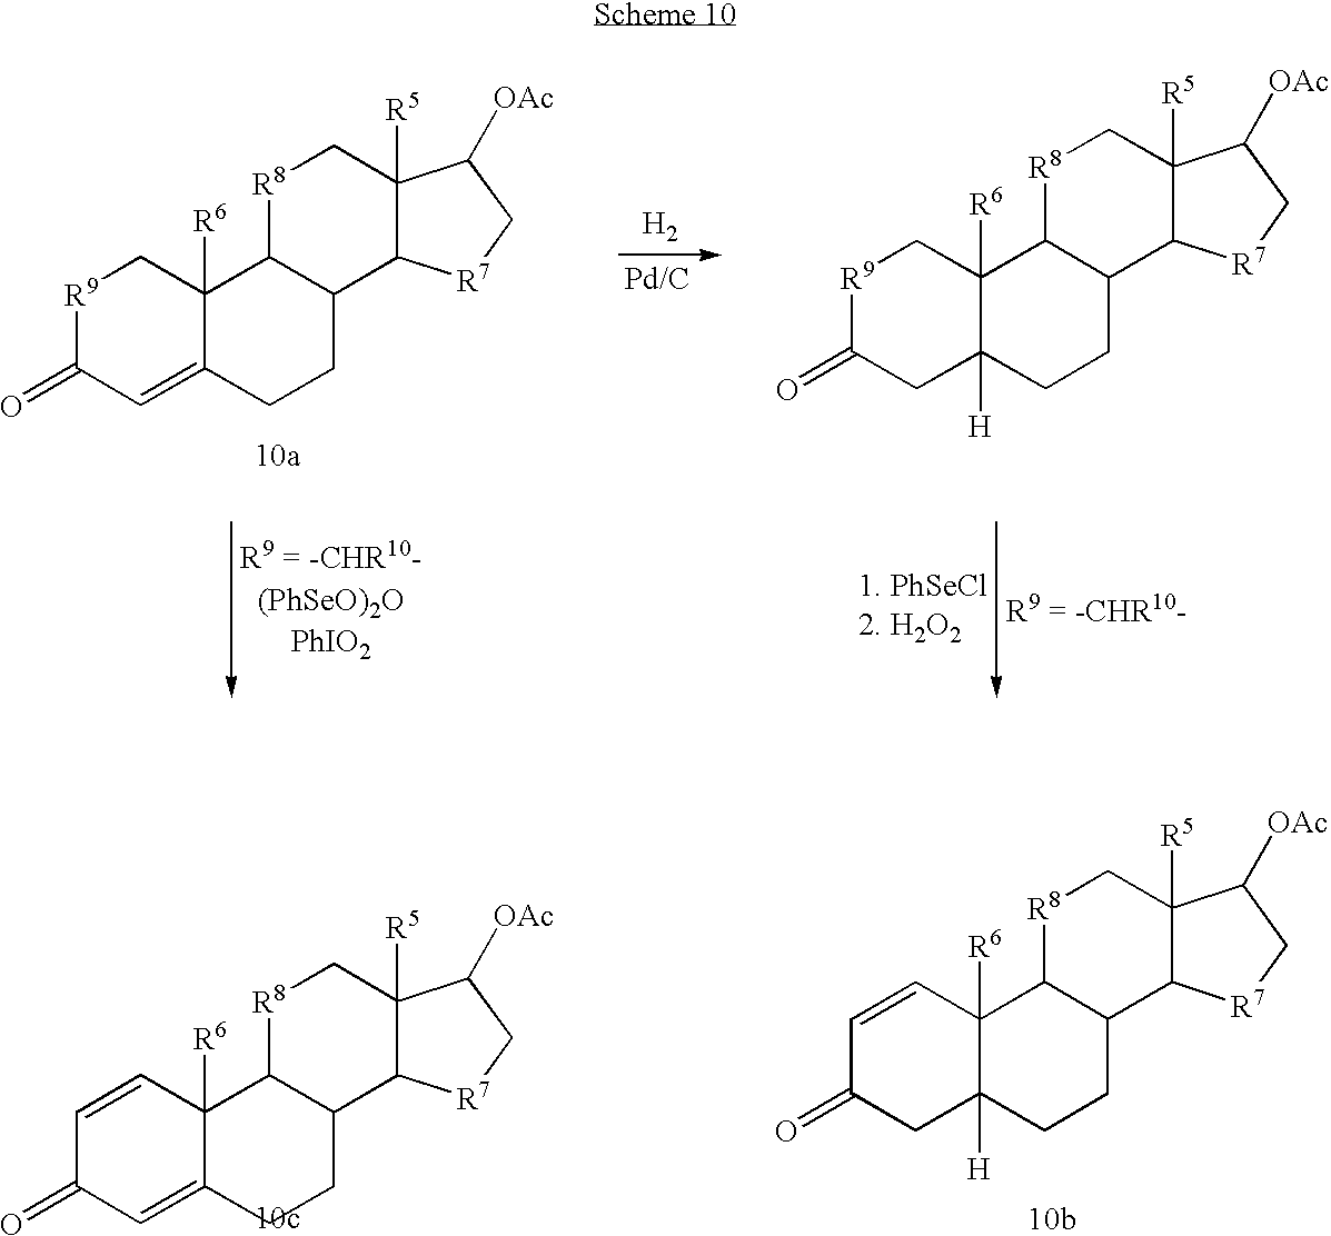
[H2].[R9]1C(=O)C=C2C([R6])(C1)C1C(CC2)C2C([R5])(C[R8]1)C([OAc])C[R7]2.[R9]1C(=O)CC2([H])C([R6])(C1)C1C(CC2)C2C([R5])(C[R8]1)C([OAc])C[R7]2.C1=CC2([R6])C([H])(CC1=O)CCC1C2[R8]CC2([R5])C1[R7]CC2[OAc].C1=CC2([R6])C(=CC1=O)CCC1C2[R8]CC2([R5])C1[R7]CC2[OAc]
